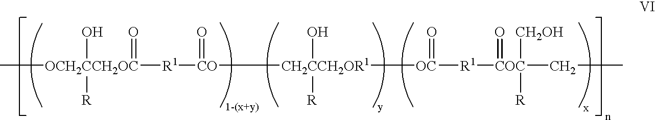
C[OCH2CCH2OC]([R1][CO]([CH2CCH2OR1](O)([R])[OC]([R1][COC](CC)(=O)([CH2OH])[R])=O)=O)(=O)(O)[R]
